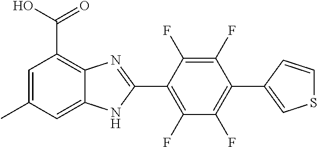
C1(F)=C(C2=NC3=C(C(O)=O)C=C(C)C=C3N2)C(F)=C(F)C(C2=CSC=C2)=C1F
